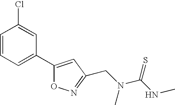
C1=CC=C(C2=CC(CN(C)C(NC)=S)=NO2)C=C1Cl
